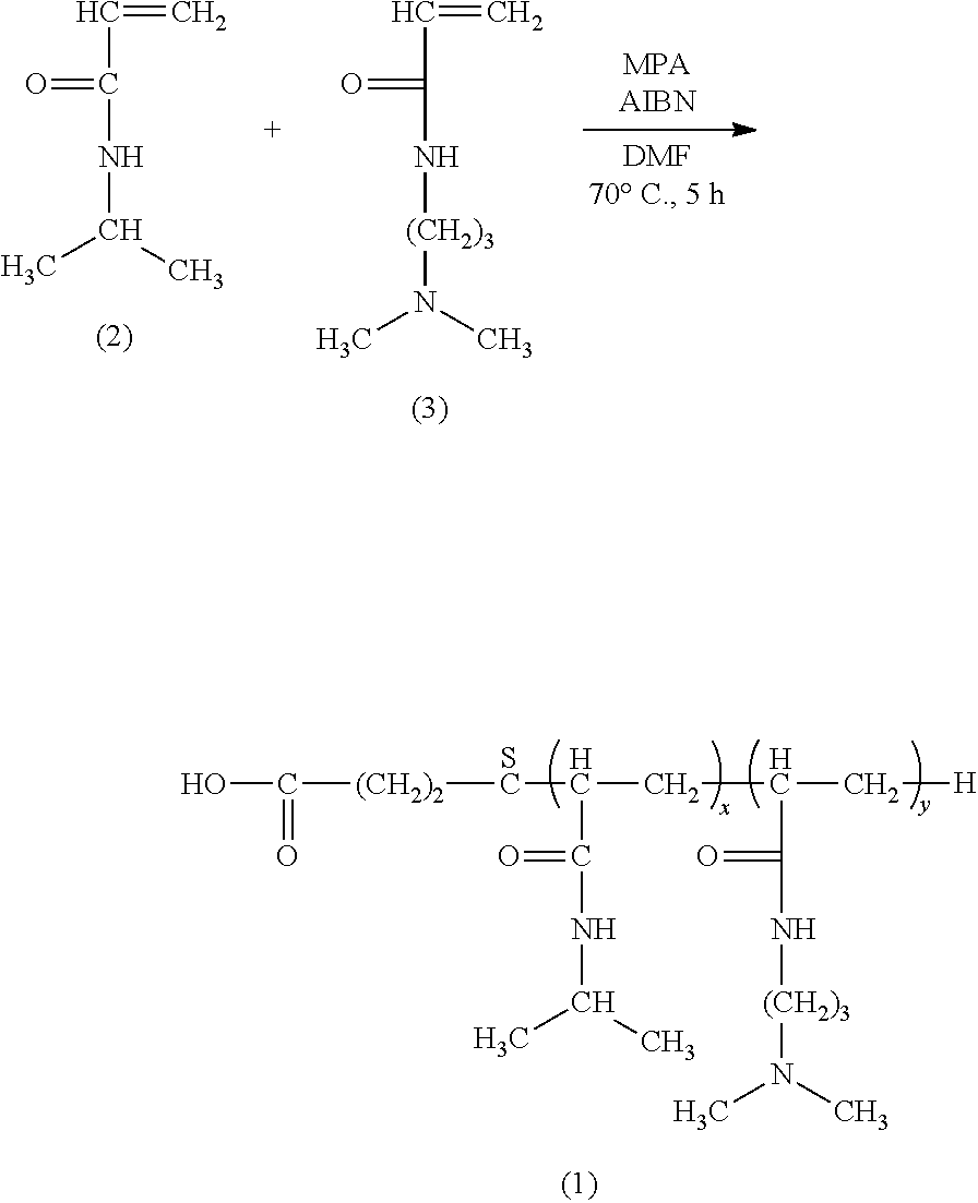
O=C(NC(C)C)C=C.O=C(N[(CH2)3]N(C)C)C=C.O=C(N[(CH2)3]N(C)C)C(C[H])CC([SC][(CH2)2]C(O)=O)C(=O)NC(C)C
